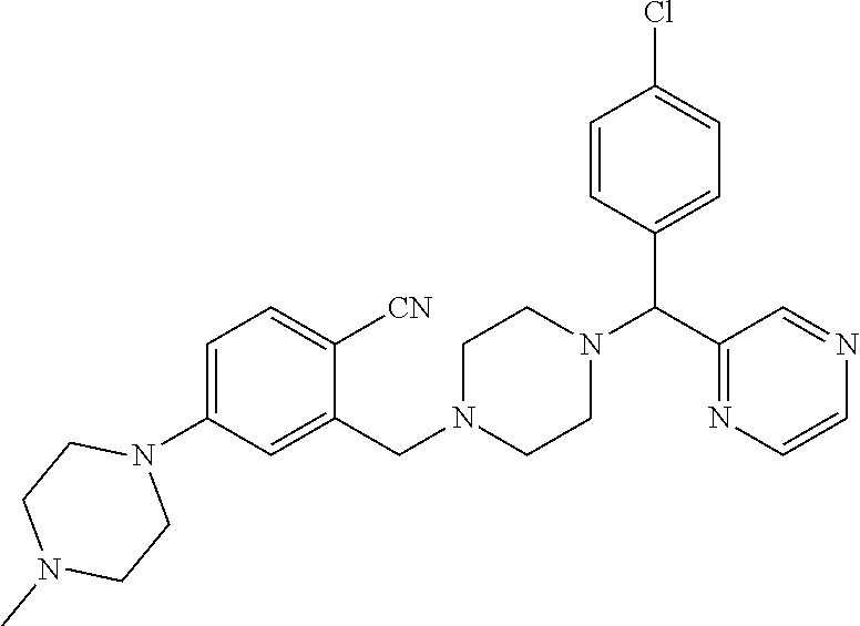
C1=C(N2CCN(C)CC2)C=C(CN2CCN(C(C3=CC=C(Cl)C=C3)C3=NC=CN=C3)CC2)C([CN])=C1
